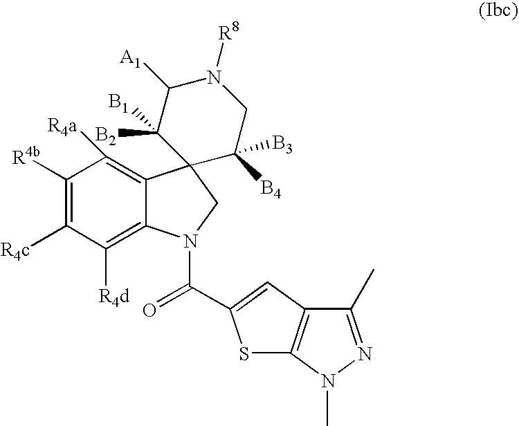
C1([R4b])=C([R4c])C([R4d])=C2C(=C1[R4a])C1(CN2C(=O)C2=CC3=C(S2)N(C)N=C3C)C([B4])([B3])CN([R8])C([A1])C1([B1])[B2]
